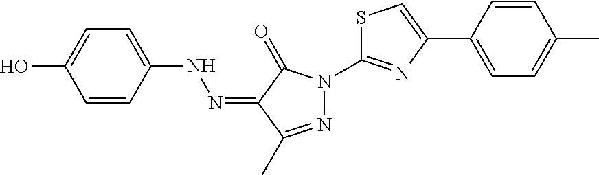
OC1=CC=C(NN=C2C(=O)N(C3=NC(C4=CC=C(C)C=C4)=CS3)N=C2C)C=C1
